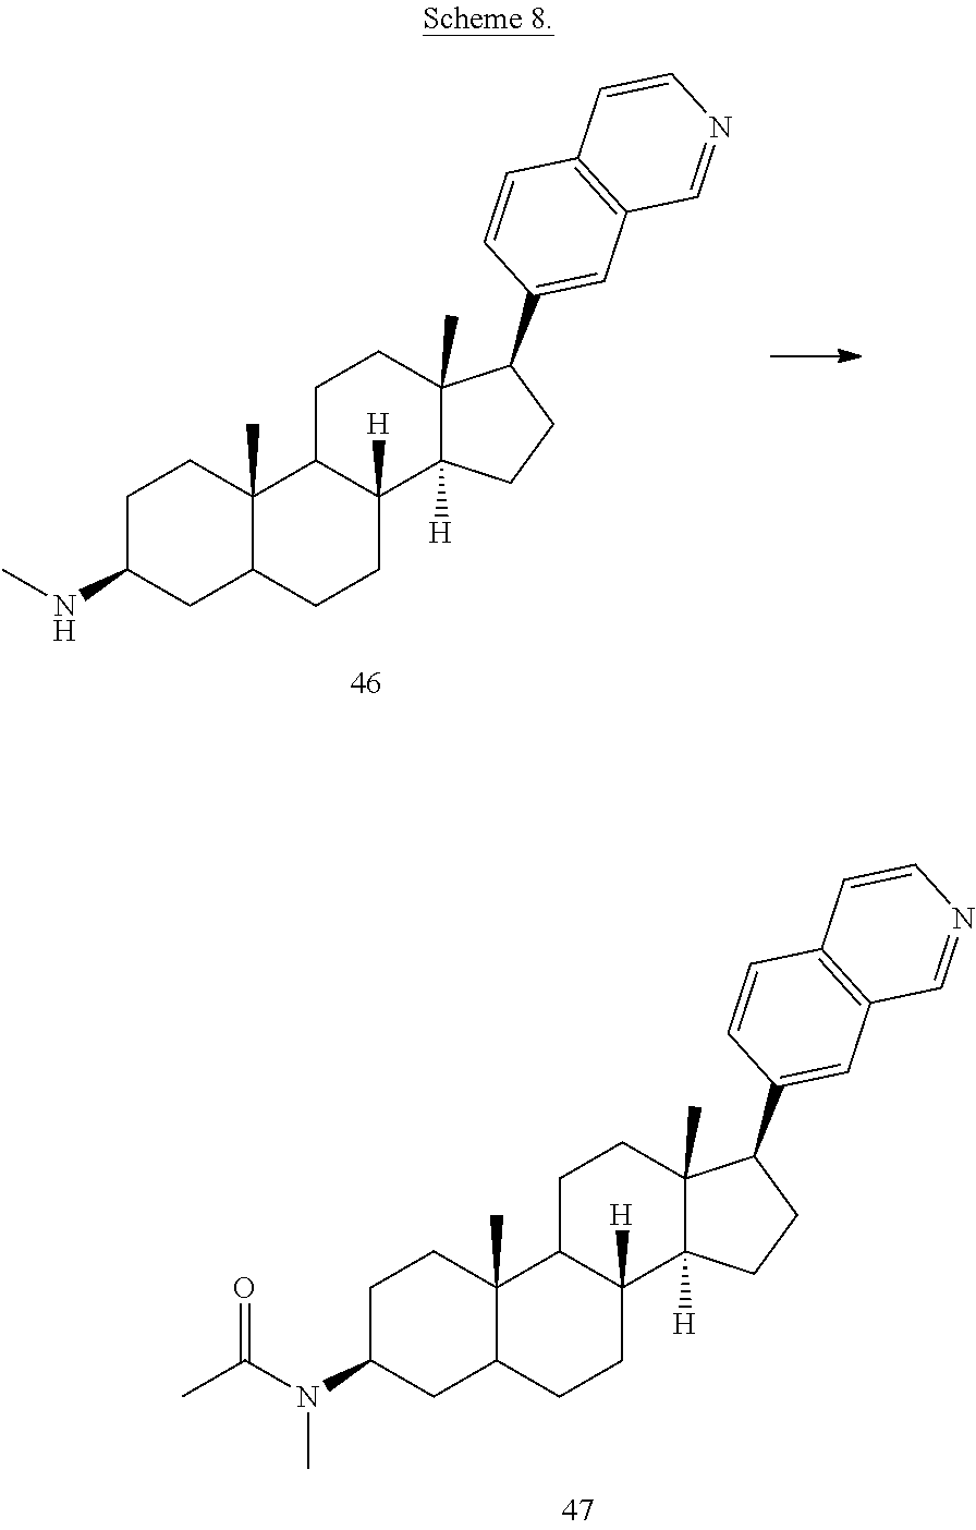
C1C(N(C(C)=O)C)CC2C(C)(C1)C1C([H])(CC2)C2([H])C(C)(CC1)C(C1=CC3=C(C=C1)C=CN=C3)CC2.C1C(NC)CC2C(C)(C1)C1C([H])(CC2)C2([H])C(C)(CC1)C(C1=CC3=C(C=C1)C=CN=C3)CC2
